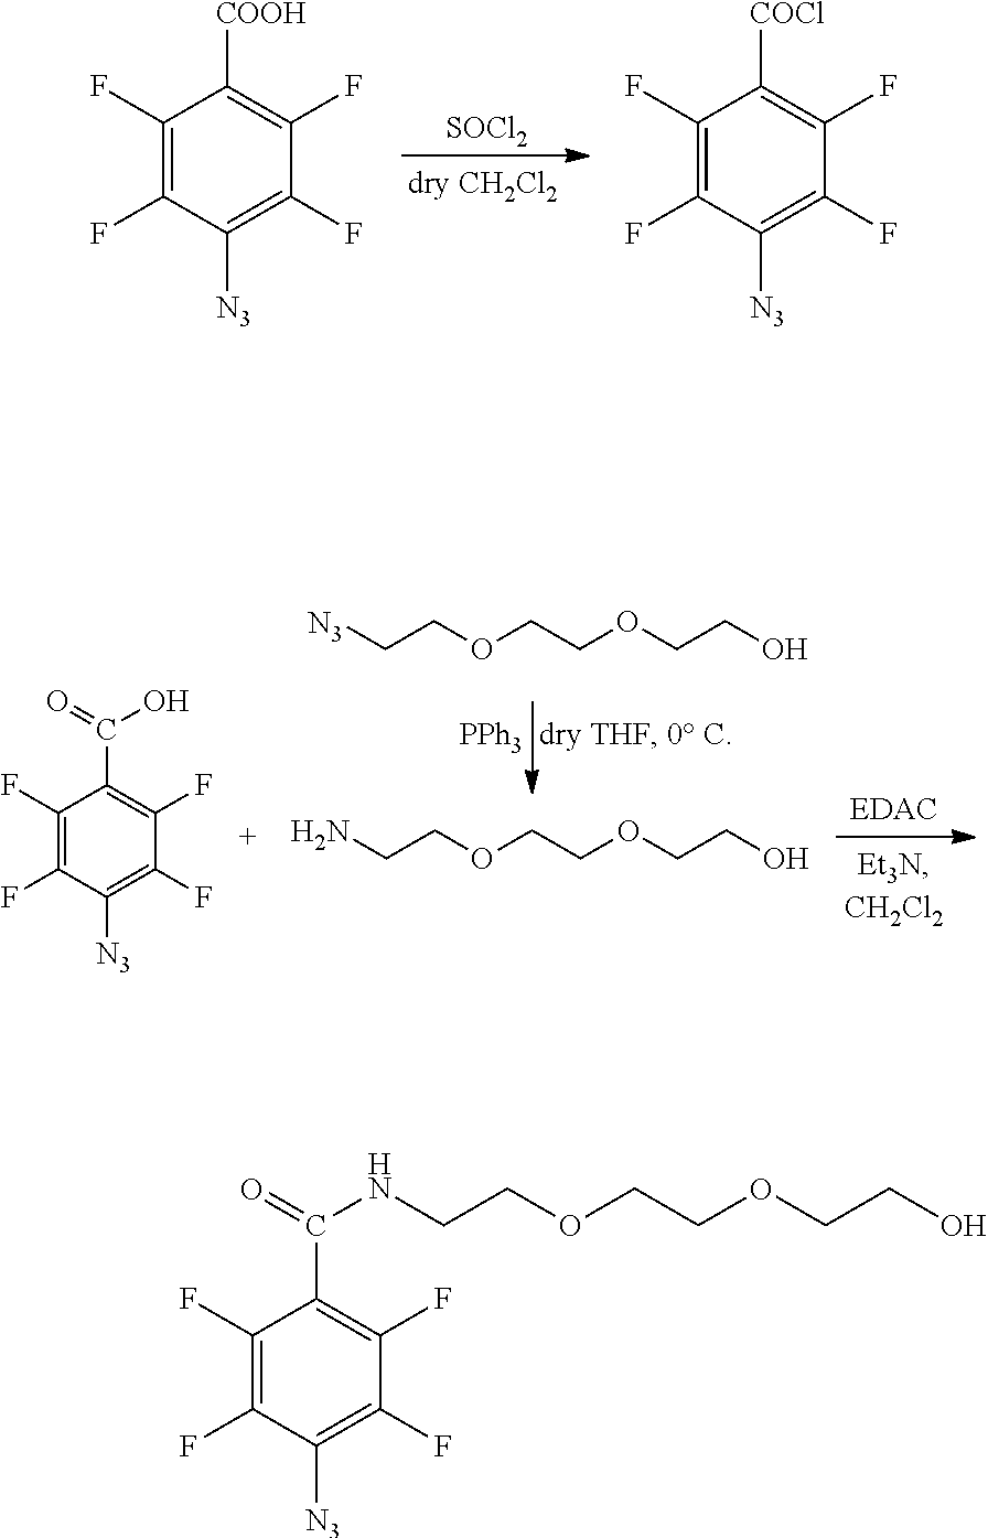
[SOCl2].C1(F)=C(F)C([N3])=C(F)C(F)=C1[COOH].C1(F)=C(F)C([N3])=C(F)C(F)=C1[COCl].[PPh3].C1(F)=C(F)C([N3])=C(F)C(F)=C1C(=O)O.[N3]CCOCCOCCO.NCCOCCOCCO.C1(F)=C(F)C([N3])=C(F)C(F)=C1C(=O)NCCOCCOCCO
